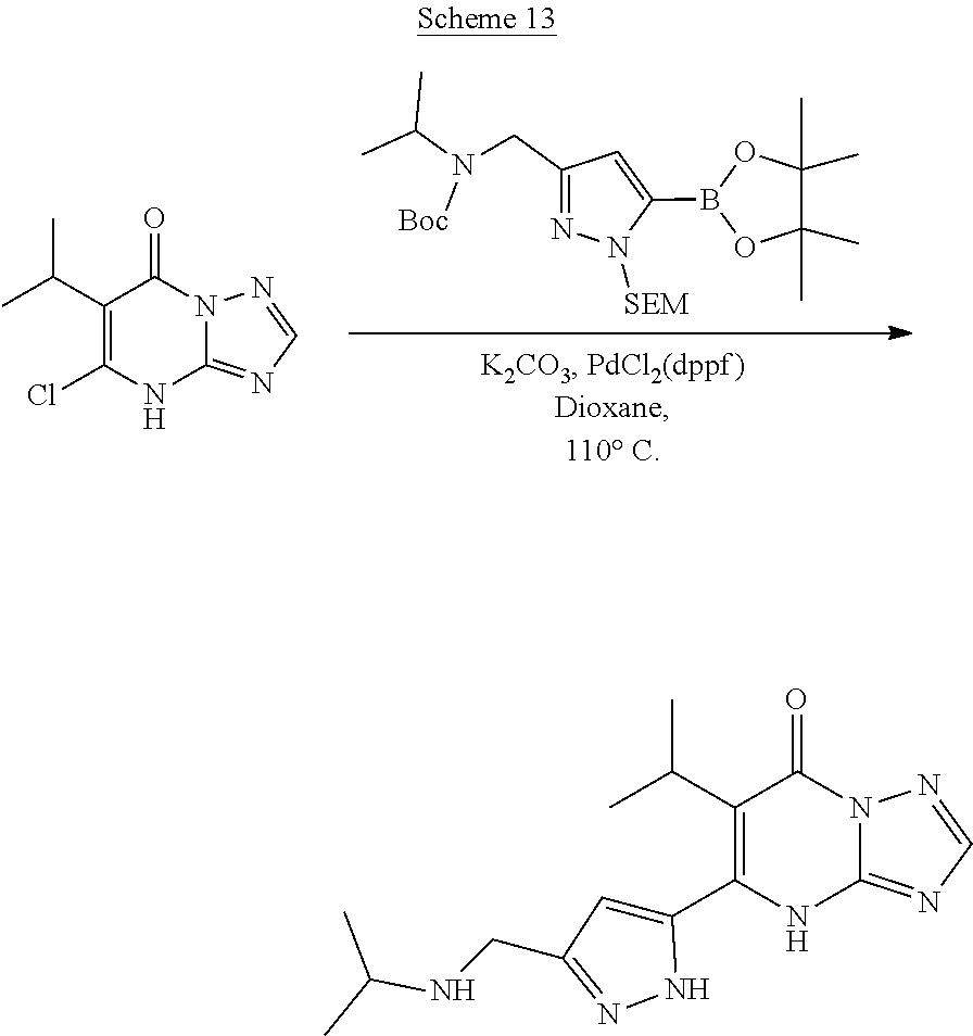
C1(C(C)C)=C(Cl)NC2=NC=NN2C1=O.B1(C2=CC(CN(C(C)C)[Boc])=NN2[SEM])OC(C)(C)C(C)(C)O1.C1(C(C)C)=C(C2=CC(CNC(C)C)=NN2)NC2=NC=NN2C1=O
